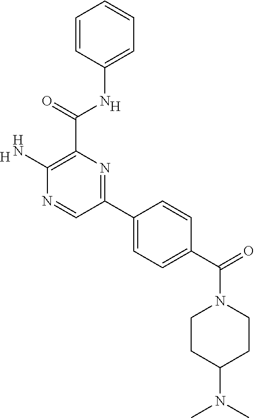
[H].C1(N)=C(C(=O)NC2=CC=CC=C2)N=C(C2=CC=C(C(=O)N3CCC(N(C)C)CC3)C=C2)C=N1.[H]
